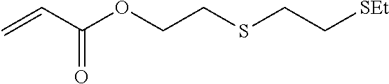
O=C(C=C)OCCSCC[SEt]
